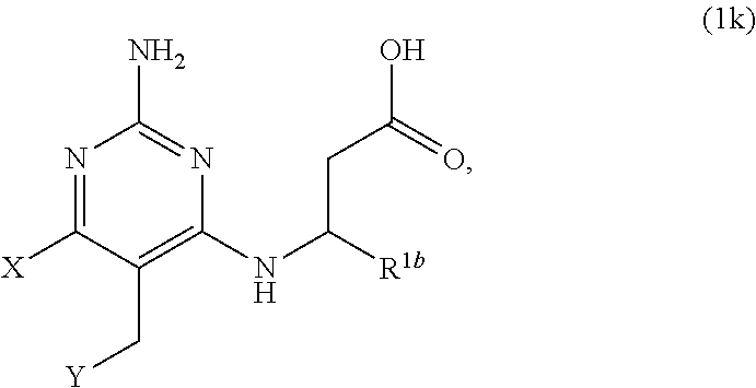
[X]C1=NC(N)=NC(NC([R1b])CC(O)=O)=C1C[Y]
